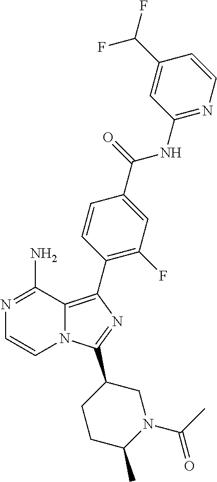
N12C(=C(C3=C(F)C=C(C(=O)NC4=NC=CC(C(F)F)=C4)C=C3)N=C1C1CCC(C)N(C(C)=O)C1)C(N)=NC=C2
